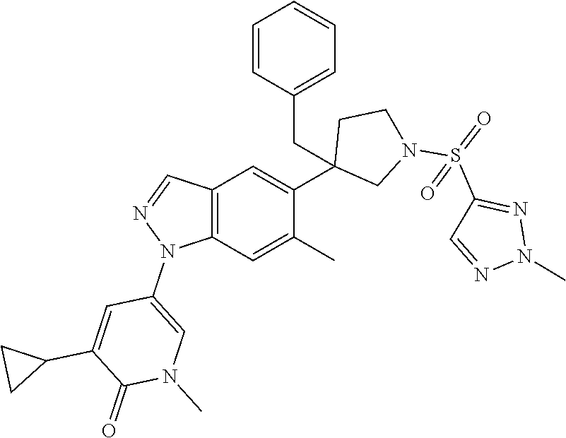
C12=C(C=C(C)C(C3(CC4=CC=CC=C4)CN(S(=O)(C4=NN(C)N=C4)=O)CC3)=C1)N(C1=CN(C)C(=O)C(C3CC3)=C1)N=C2
